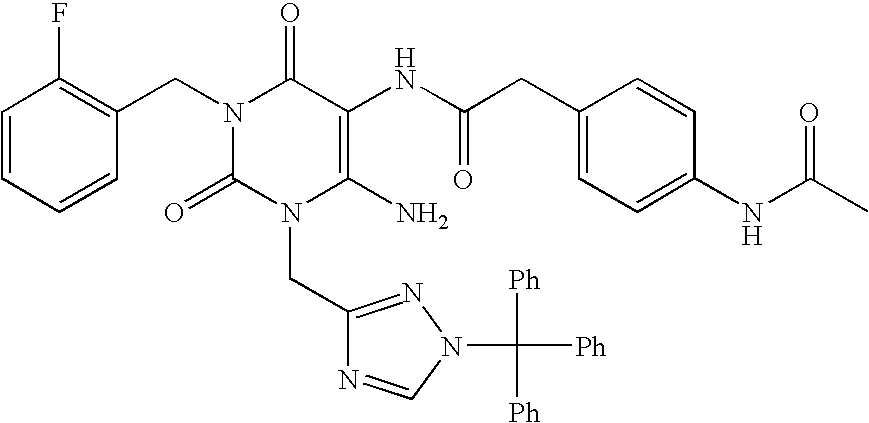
C1=CC=CC(CN2C(=O)N(CC3=NN(C([Ph])([Ph])[Ph])C=N3)C(N)=C(NC(=O)CC3=CC=C(NC(C)=O)C=C3)C2=O)=C1F
